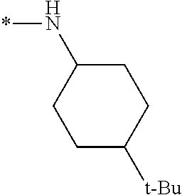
C1C([t-Bu])CCC(N*)C1
